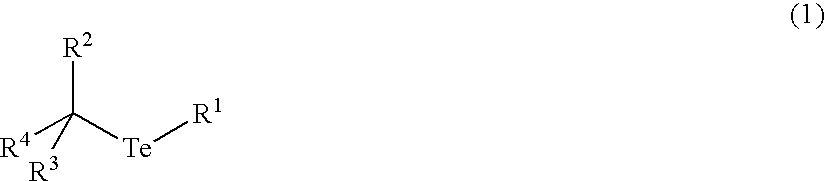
[R2]C([Te][R1])([R4])[R3]
